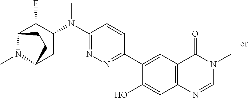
C1(N(C2=NN=C(C3=CC4=C(C=C3O)N=CN(C)C4=O)C=C2)C)C(F)C2N(C)C(C1)CC2
